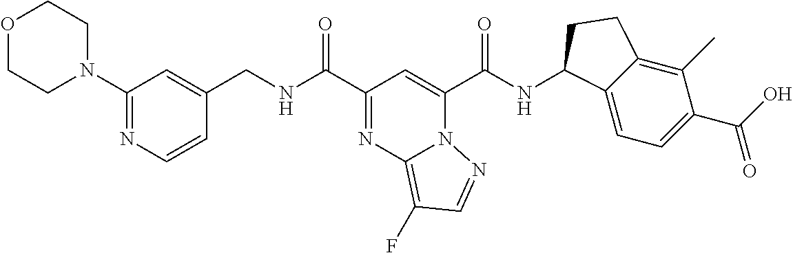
C1(N2CCOCC2)=NC=CC(CNC(C2=NC3=C(F)C=NN3C(C(NC3C4=CC=C(C(=O)O)C(C)=C4CC3)=O)=C2)=O)=C1
